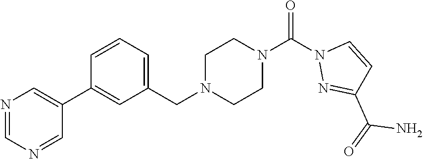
C1(C2=CC(CN3CCN(C(N4N=C(C(=O)N)C=C4)=O)CC3)=CC=C2)=CN=CN=C1
